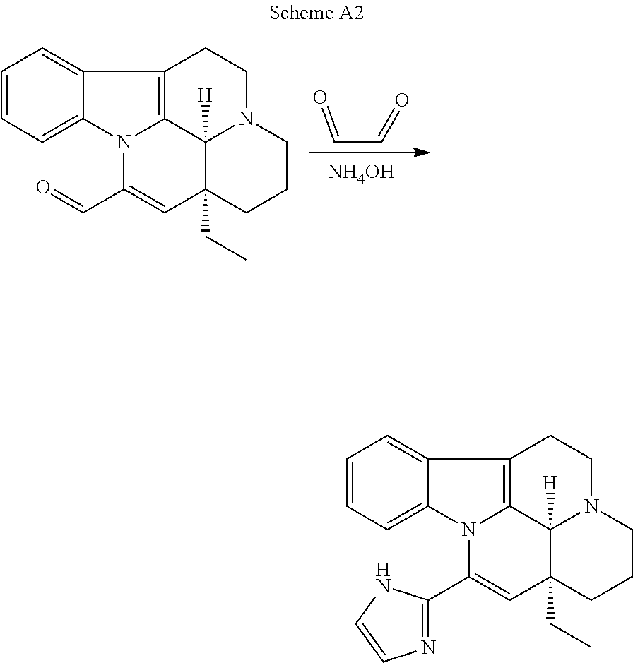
C1=CC=C2C(=C1)C1=C3N2C(C2=NC=CN2)=CC2(CC)C3([H])N(CCC2)CC1.C1=CC=C2C(=C1)C1=C3N2C(C=O)=CC2(CC)C3([H])N(CCC2)CC1.C(C=O)=O.[NH4OH]
